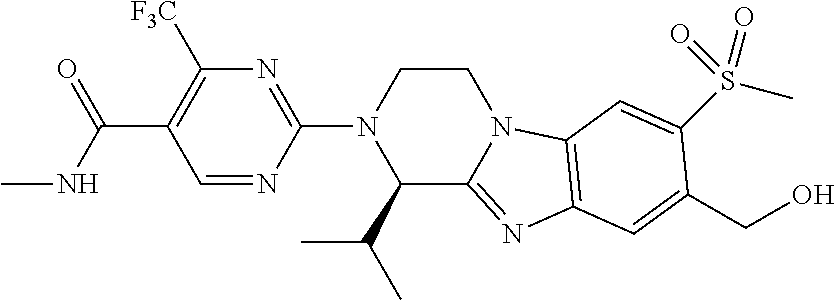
C(NC)(C1=C([F3C])N=C(N2C(C(C)C)C3=NC4=C(N3CC2)C=C(S(C)(=O)=O)C(CO)=C4)N=C1)=O
